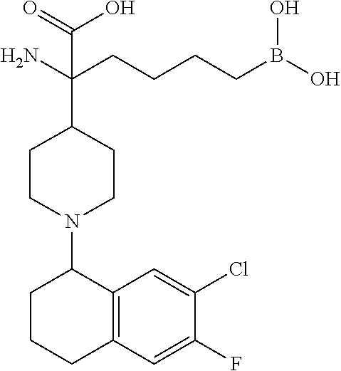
C1(N2CCC(C(CCCCB(O)O)(N)C(=O)O)CC2)CCCC2=C1C=C(Cl)C(F)=C2
